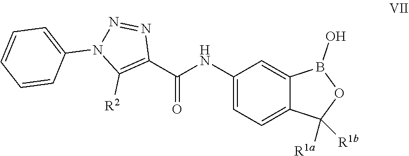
C1(NC(C2=C([R2])N(C3=CC=CC=C3)N=N2)=O)=CC=C2C(=C1)B(O)OC2([R1b])[R1a]
